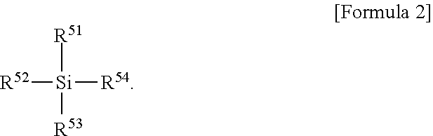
[R52][Si]([R54])([R51])[R53]
